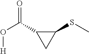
O(C(C1CC1SC)=O)[H]
